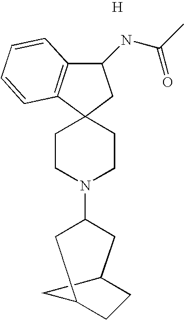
C1(NC(C)=O)C2=C(C3(C1)CCN(C1CC4CCC(C1)C4)CC3)C=CC=C2.[H]
